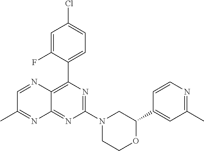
C1(C2=CC(C)=NC=C2)OCCN(C2=NC(C3=CC=C(Cl)C=C3F)=C3C(=N2)N=C(C)C=N3)C1
